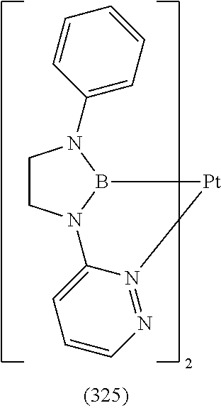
C1CN2B(N1C1=CC=CC=C1)[Pt]N1=NC=CC=C21
